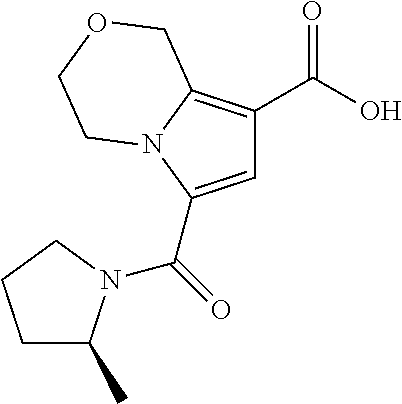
C1C(C)N(C(=O)C2=CC(C(O)=O)=C3N2CCOC3)CC1
